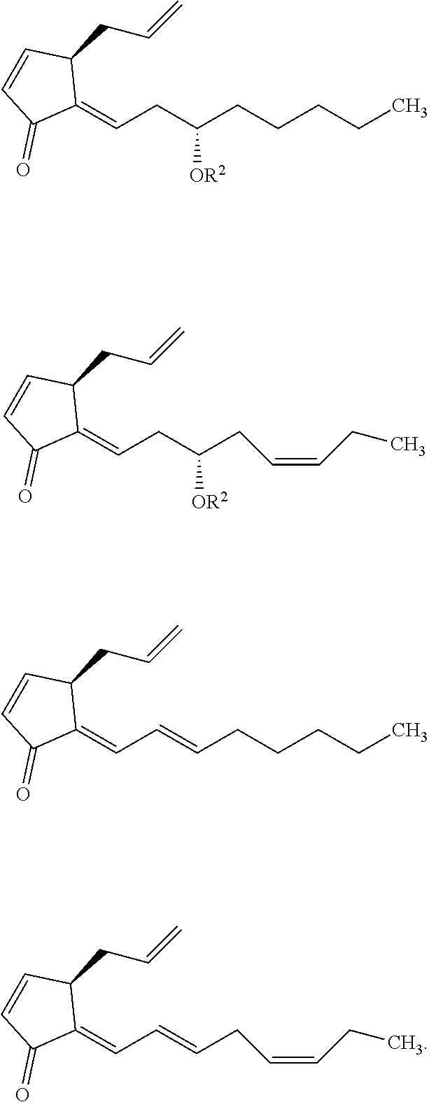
C1=CC(CC=C)C(=CCC(CC=CCC)[OR2])C1=O.C1=CC(CC=C)C(=CC=CCCCCC)C1=O.C1=CC(CC=C)C(=CC=CCC=CCC)C1=O.C1=CC(CC=C)C(=CCC(CCCCC)[OR2])C1=O
